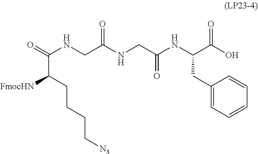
O=C(NCC(NCC(NC(C(O)=O)CC1=CC=CC=C1)=O)=O)C([FmocHN])CCCC[N3]
